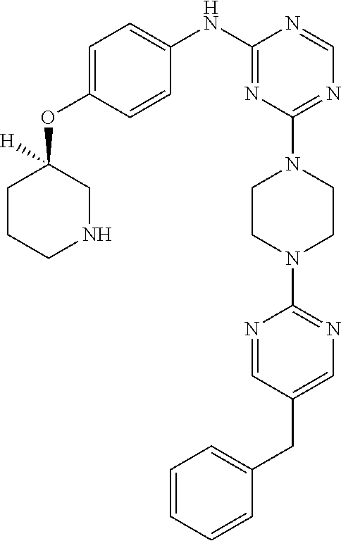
C1=CC=CC=C1CC1=CN=C(N2CCN(C3=NC=NC(NC4=CC=C(OC5([H])CCCNC5)C=C4)=N3)CC2)N=C1
